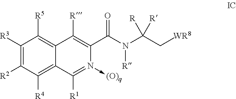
C1([R3])=C([R2])C([R4])=C2C(=C1[R5])C([R])=C(C(N(C(C[WR8])([R])[R])[R])=O)N(->[(O)q])=C2[R1]
